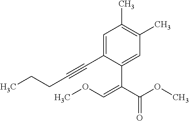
C1=C(C#CCCC)C(C(C(OC)=O)=COC)=CC(C)=C1C
